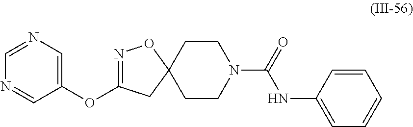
C1CC2(CCN1C(NC1=CC=CC=C1)=O)ON=C(OC1=CN=CN=C1)C2
